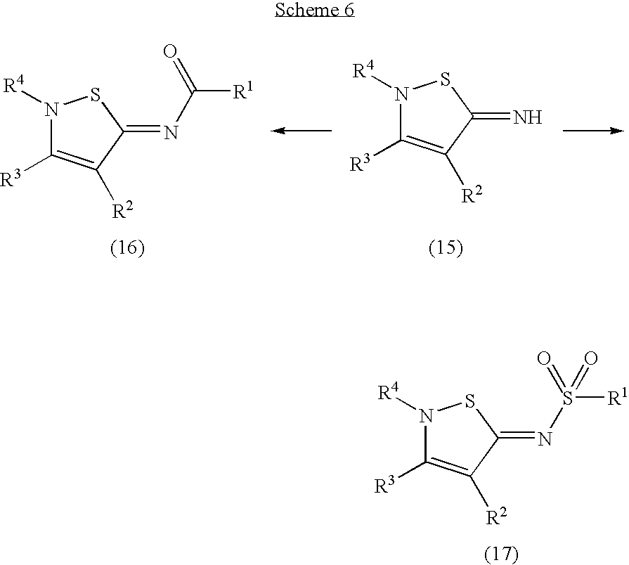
N1([R4])C([R3])=C([R2])C(=NC([R1])=O)S1.N1([R4])C([R3])=C([R2])C(=N)S1.N1([R4])C([R3])=C([R2])C(=NS([R1])(=O)=O)S1
